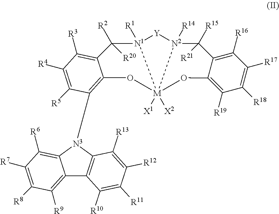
C12=C([R9])C([R8])=C([R7])C([R6])=C1[N3](C1=C3C(=C([R3])C([R4])=C1[R5])C([R2])([R20])[N1]1([R1])[Y][N2]4([R14])C([R15])([R21])C5=C([R16])C([R17])=C([R18])C([R19])=C5O[M]14([X1])([X2])O3)C1=C2C([R10])=C([R11])C([R12])=C1[R13]
